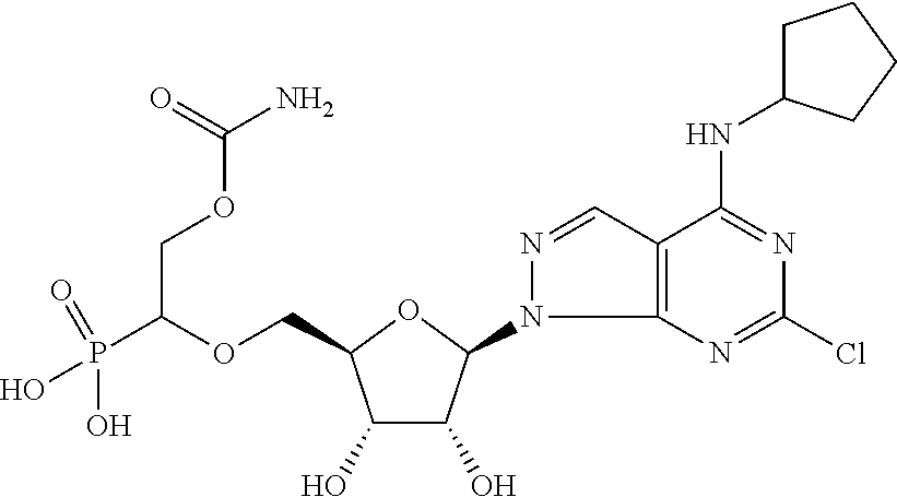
C(OCC1C(O)C(O)C(N2C3=C(C=N2)C(NC2CCCC2)=NC(Cl)=N3)O1)(P(=O)(O)O)COC(N)=O
